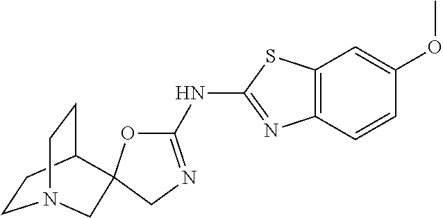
C1CC2CCN1CC21OC(NC2=NC3=C(S2)C=C(OC)C=C3)=NC1
